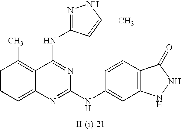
C1=CC=C2C(=C1C)C(NC1=NNC(C)=C1)=NC(NC1=CC3=C(C=C1)C(=O)NN3)=N2
